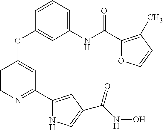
C1(NC(C2=C(C)C=CO2)=O)=CC=CC(OC2=CC(C3=CC(C(=O)NO)=CN3)=NC=C2)=C1
